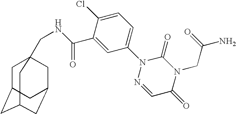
C1(N2N=CC(=O)N(CC(=O)N)C2=O)=CC=C(Cl)C(C(=O)NCC23CC4CC(CC(C2)C4)C3)=C1
